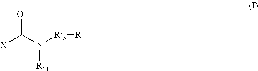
[X]C(N([R5][R])[R11])=O
